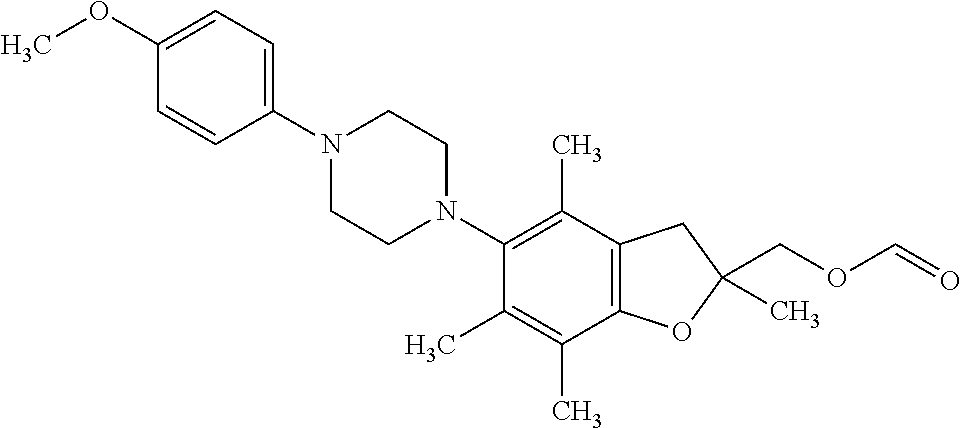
C1(OC)=CC=C(N2CCN(C3=C(C)C4=C(C(C)=C3C)OC(COC=O)(C)C4)CC2)C=C1
